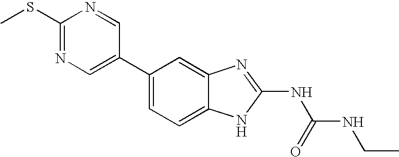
C1(C2=CN=C(SC)N=C2)=CC=C2C(=C1)N=C(NC(NCC)=O)N2
